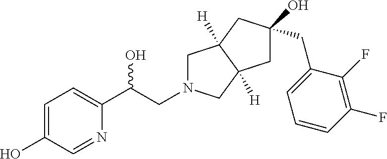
C1=C(O)C=NC(C(CN2CC3([H])C([H])(C2)CC(O)(CC2=CC=CC(F)=C2F)C3)O)=C1
